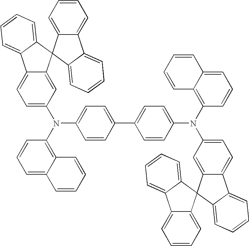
C1(C2=CC=C(N(C3=C4C(=CC=C3)C=CC=C4)C3=CC=C4C(=C3)C3(C5=CC=CC=C45)C4=CC=CC=C4C4=CC=CC=C34)C=C2)=CC=C(N(C2=C3C(=CC=C2)C=CC=C3)C2=CC=C3C(=C2)C2(C4=CC=CC=C34)C3=CC=CC=C3C3=CC=CC=C23)C=C1
